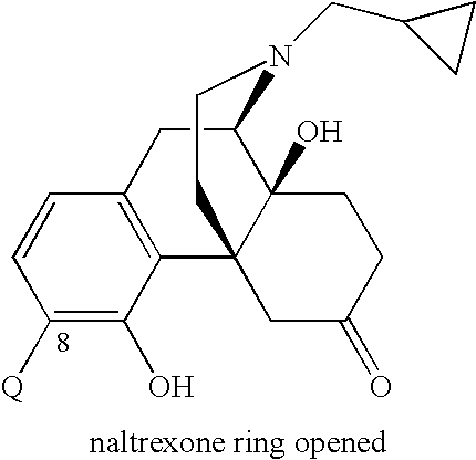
C1([Q])=C(O)C2=C(C=C1)CC1C3(O)C2(CC(=O)CC3)CCN1CC1CC1
